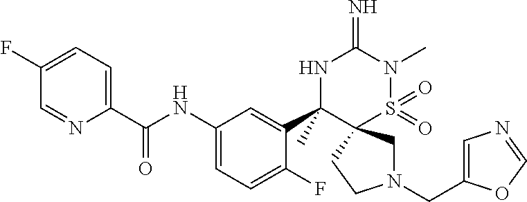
N1(CC2=CN=CO2)CC2(CC1)S(=O)(=O)N(C)C(=N)NC2(C1=CC(NC(C2=CC=C(F)C=N2)=O)=CC=C1F)C
